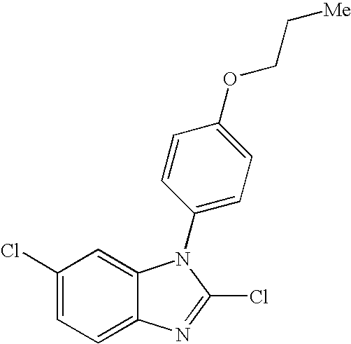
C1(Cl)=CC=C2C(=C1)N(C1=CC=C(OCC[Me])C=C1)C(Cl)=N2
